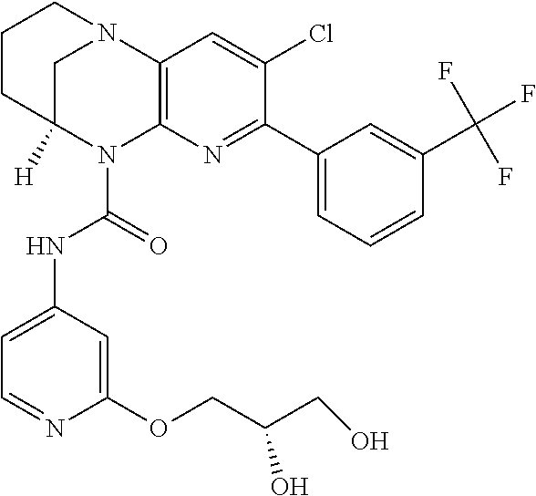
C1CC2([H])CN(C1)C1=C(N2C(=O)NC2=CC=NC(OCC(CO)O)=C2)N=C(C2=CC=CC(C(F)(F)F)=C2)C(Cl)=C1
